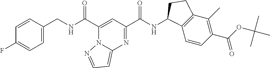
C1=CC(CNC(C2=CC(C(NC3C4=C(C(C)=C(C(OC(C)(C)C)=O)C=C4)CC3)=O)=NC3=CC=NN23)=O)=CC=C1F
